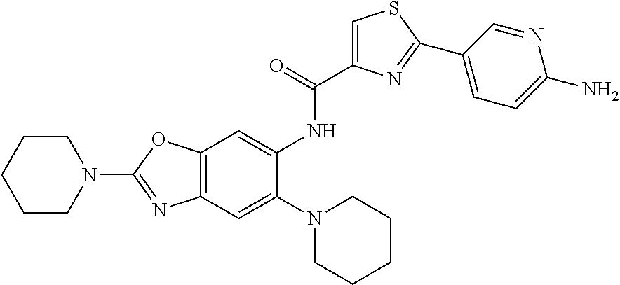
C12=C(C=C(N3CCCCC3)C(NC(C3=CSC(C4=CC=C(N)N=C4)=N3)=O)=C1)N=C(N1CCCCC1)O2
